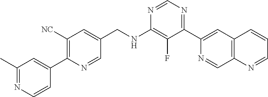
N1=CN=C(C2=CC3=C(C=N2)N=CC=C3)C(F)=C1NCC1=CC([NC])=C(C2=CC(C)=NC=C2)N=C1
